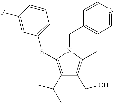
C1(C(C)C)=C(SC2=CC=CC(F)=C2)N(CC2=CC=NC=C2)C(C)=C1CO
